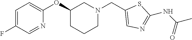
C1=C(F)C=NC(OC2CCCN(CC3=CN=C(NC(C)=O)S3)C2)=C1
